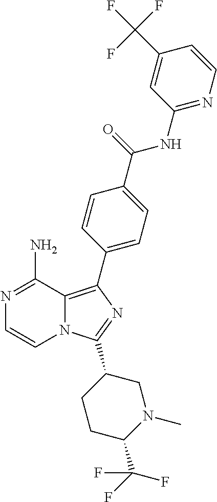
N12C(=C(C3=CC=C(C(=O)NC4=NC=CC(C(F)(F)F)=C4)C=C3)N=C1C1CCC(C(F)(F)F)N(C)C1)C(N)=NC=C2
